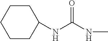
N(C(NC)=O)C1CCCCC1
